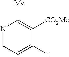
N1=CC=C(I)C([CO2Me])=C1[Me]
